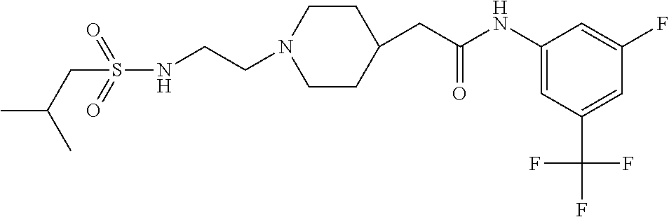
CC(CS(=O)(=O)NCCN1CCC(CC(NC2=CC(C(F)(F)F)=CC(F)=C2)=O)CC1)C
